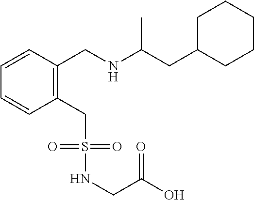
C1C(CC(NCC2=C(CS(NCC(O)=O)(=O)=O)C=CC=C2)C)CCCC1
